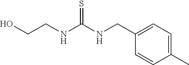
C1(CNC(NCCO)=S)=CC=C(C)C=C1
